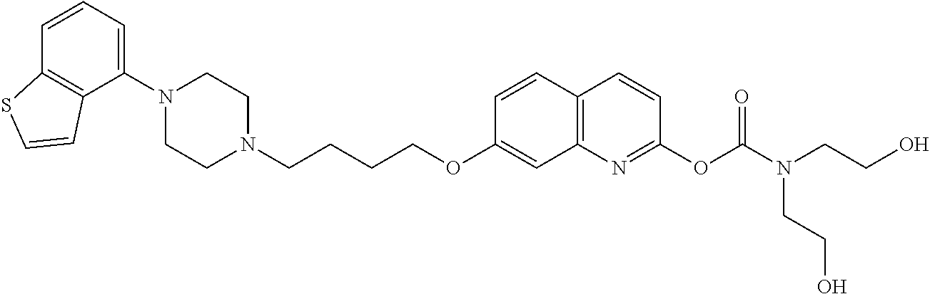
C1(N2CCN(CCCCOC3=CC4=C(C=C3)C=CC(OC(=O)N(CCO)CCO)=N4)CC2)=CC=CC2=C1C=CS2
